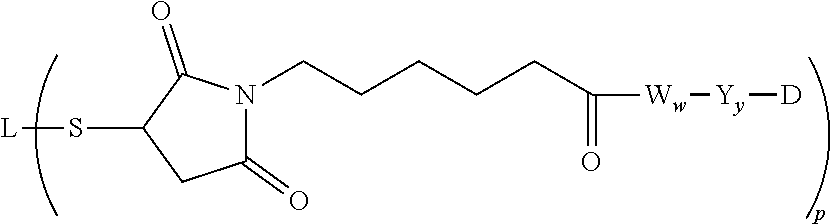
N1(CCCCCC([Ww][Yy][D])=O)C(=O)CC(S[L])C1=O
